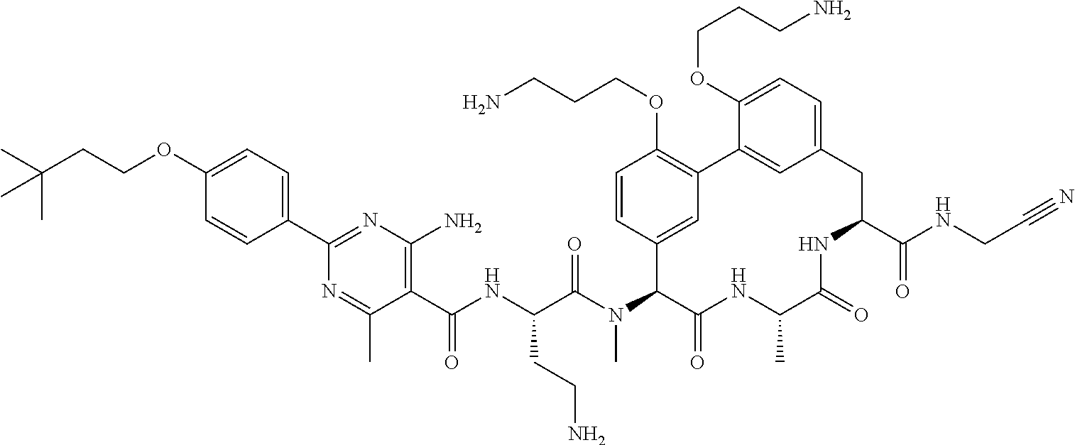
C1(C(NC(C(N(C2C(=O)NC(C)C(=O)NC(C(NCC#N)=O)CC3=CC=C(OCCCN)C(=C3)C3=C(OCCCN)C=CC2=C3)C)=O)CCN)=O)=C(N)N=C(C2=CC=C(OCCC(C)(C)C)C=C2)N=C1C
